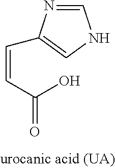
C1=NC(C=CC(O)=O)=CN1
